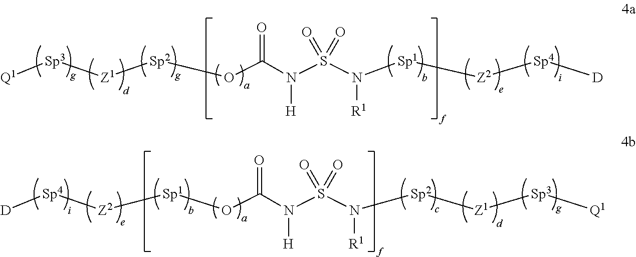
[Q1][Sp3][Z1][Sp2]OC(N(S(N([Sp1][Z2][Sp4][D])[R1])(=O)=O)[H])=O.[D][Sp4][Z2][Sp1]OC(N(S(N([Sp2][Z1][Sp3][Q1])[R1])(=O)=O)[H])=O
